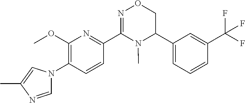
C1(OC)=C(N2C=NC(C)=C2)C=CC(C2=NOCC(C3=CC=CC(C(F)(F)F)=C3)N2C)=N1
